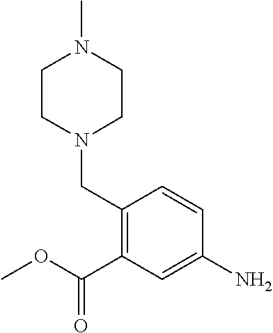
C1(CN2CCN(C)CC2)=C(C(OC)=O)C=C(N)C=C1
